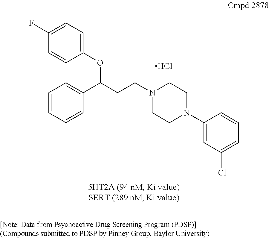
Cl.C1=CC=CC(C(OC2=CC=C(F)C=C2)CCN2CCN(C3=CC(Cl)=CC=C3)CC2)=C1
